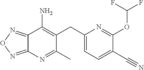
C12=NON=C1N=C(C)C(CC1=CC=C(C#N)C(OC(F)F)=N1)=C2N
